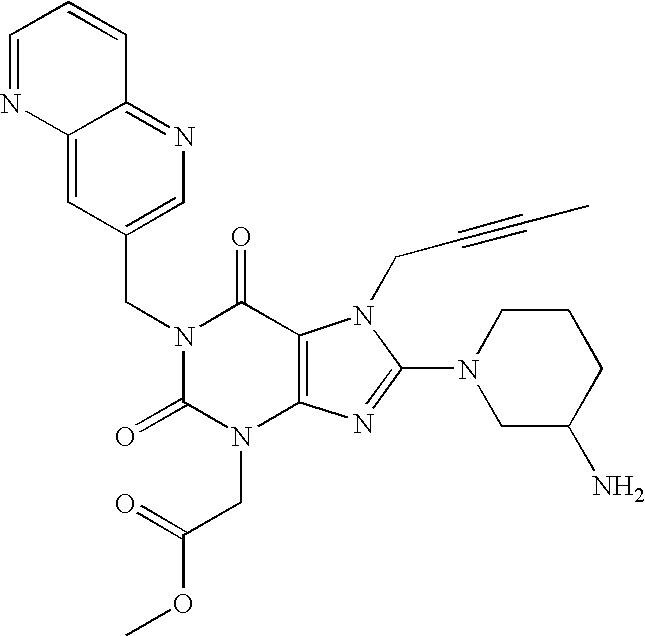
C12=CC(CN3C(=O)N(CC(OC)=O)C4=C(C3=O)N(CC#CC)C(N3CC(N)CCC3)=N4)=CN=C1C=CC=N2
